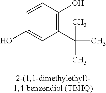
C1(C(C)(C)C)=C(O)C=CC(O)=C1
